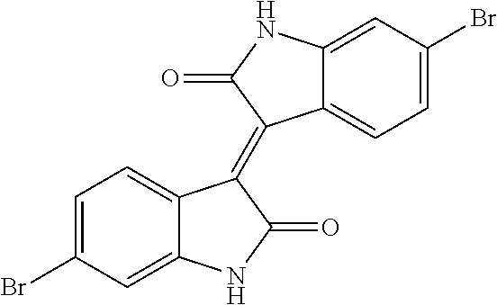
C1=C(Br)C=C2C(=C1)C(=C1C3=CC=C(Br)C=C3NC1=O)C(=O)N2
